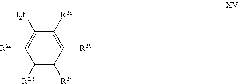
NC1=C([R2e])C([R2d])=C([R2c])C([R2b])=C1[R2a]
